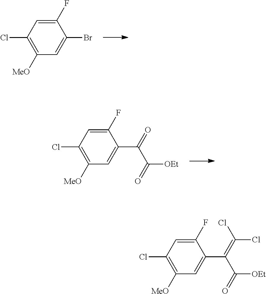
C1([MeO])=C(Cl)C=C(F)C(Br)=C1.C1([MeO])=C(Cl)C=C(F)C(C(=C(Cl)Cl)C(=O)[OEt])=C1.C1([MeO])=C(Cl)C=C(F)C(C(=O)C(=O)[OEt])=C1
